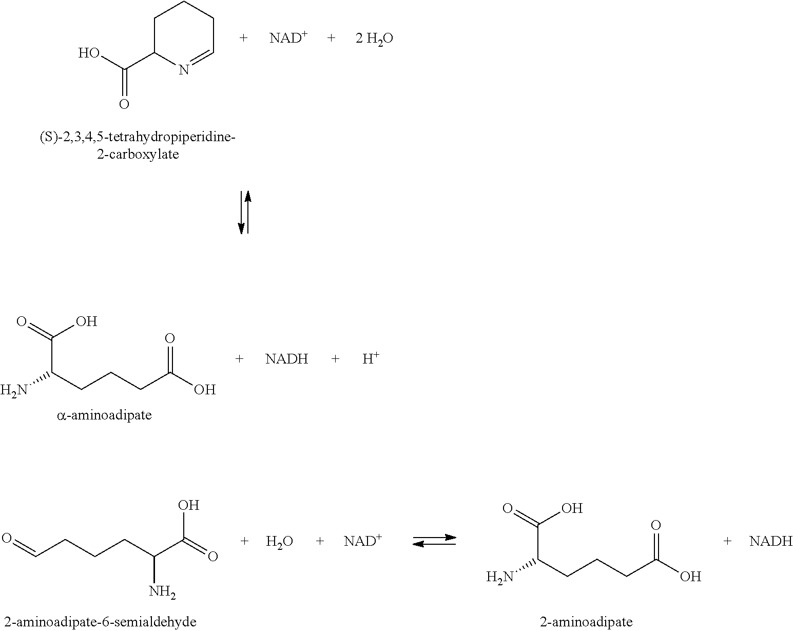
C1C(C(O)=O)N=CCC1.[NAD+].[2 H2O].NC(CCCC(O)=O)C(O)=O.[NADH].[H].O=CCCCC(C(=O)O)N.O.[NAD+].NC(CCCC(O)=O)C(O)=O.[NADH]
